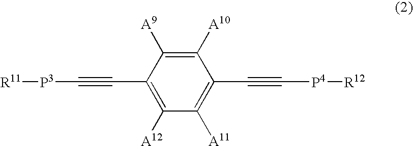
[R11][P3]C#CC1=C([A12])C([A11])=C(C#C[P4][R12])C([A10])=C1[A9]
